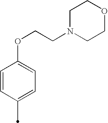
C1=CC(C)=CC=C1OCCN1CCOCC1
